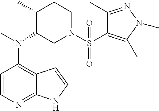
C1=CN=C2C(=C1N(C)C1CN(S(=O)(=O)C3=C(C)N(C)N=C3C)CCC1C)C=CN2
